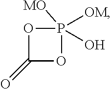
C1(=O)OP(O)([OM])([MO])O1
